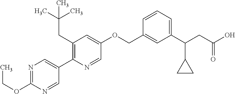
N1=C(OCC)N=CC(C2=C(CC(C)(C)C)C=C(OCC3=CC(C(CC(O)=O)C4CC4)=CC=C3)C=N2)=C1
